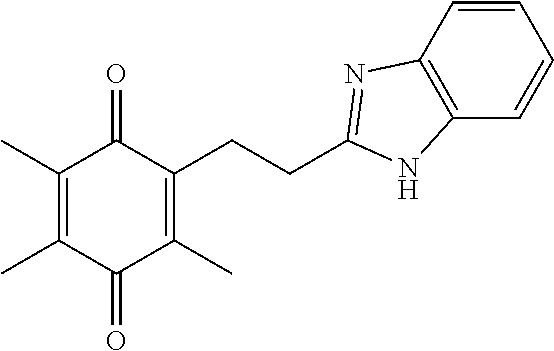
C1(C)=C(C)C(=O)C(C)=C(CCC2=NC3=C(C=CC=C3)N2)C1=O
